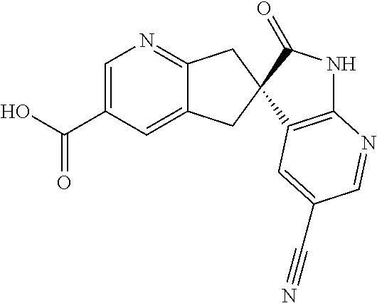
OC(C1=CN=C2C(=C1)CC1(C2)C2=C(NC1=O)N=CC(C#N)=C2)=O
